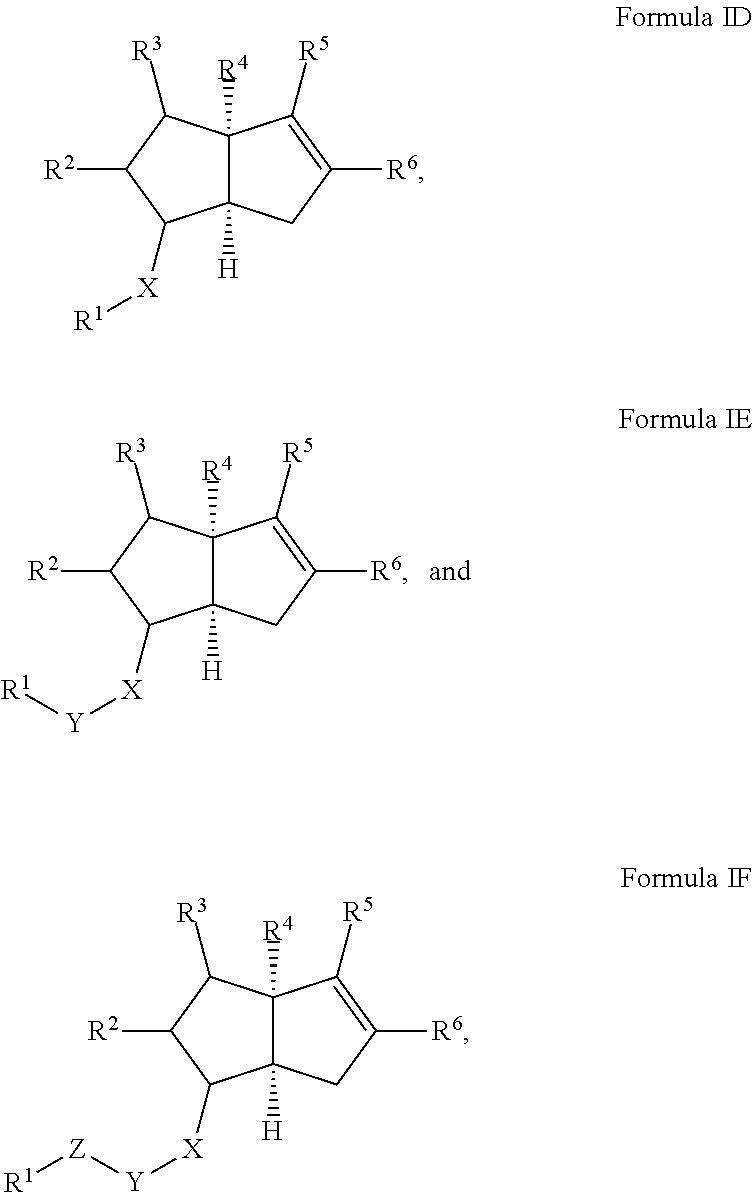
C12([H])C([R4])(C([R3])C([R2])C1[X][Y][R1])C([R5])=C([R6])C2.C12([H])C([R4])(C([R3])C([R2])C1[X][R1])C([R5])=C([R6])C2.C12([H])C([R4])(C([R3])C([R2])C1[X][Y][Z][R1])C([R5])=C([R6])C2
